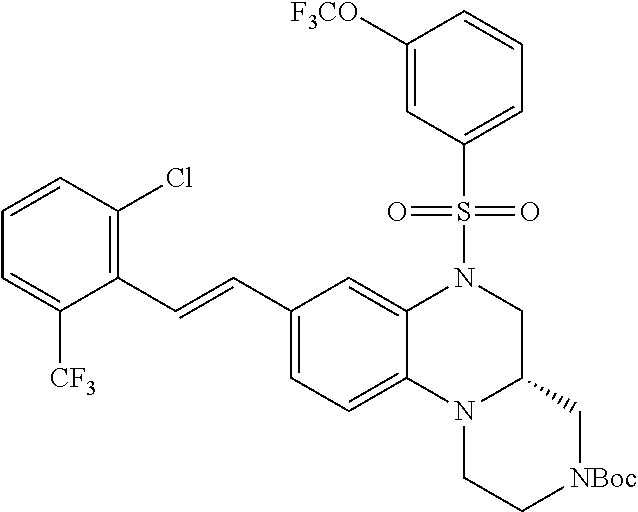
C1([F3CO])=CC(S(=O)(=O)N2C3=CC(C=CC4=C(Cl)C=CC=C4[CF3])=CC=C3N3C(C2)C[NBoc]CC3)=CC=C1
